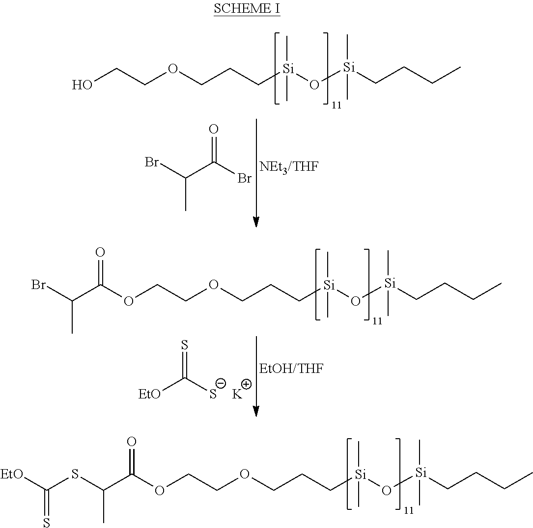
O(CCOCCC[Si](O[Si](CCCC)(C)C)(C)C)C(C(SC([EtO])=S)C)=O.OCCOCCC[Si](O[Si](CCCC)(C)C)(C)C.C(C(Br)=O)(Br)C.O(CCOCCC[Si](O[Si](CCCC)(C)C)(C)C)C(C(Br)C)=O.[EtO]C([S-])=S.[K]
